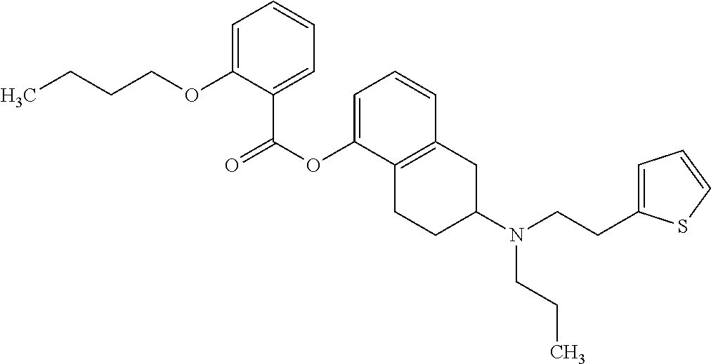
C12=C(C=CC=C1OC(C1=CC=CC=C1OCCCC)=O)CC(N(CCC1=CC=CS1)CCC)CC2
